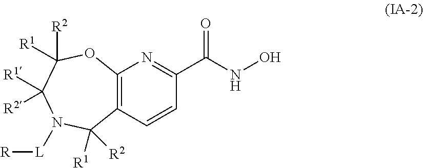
C12=C(C=CC(C(NO)=O)=N1)C([R1])([R2])N([L][R])C([R1])([R2])C([R2])([R1])O2
